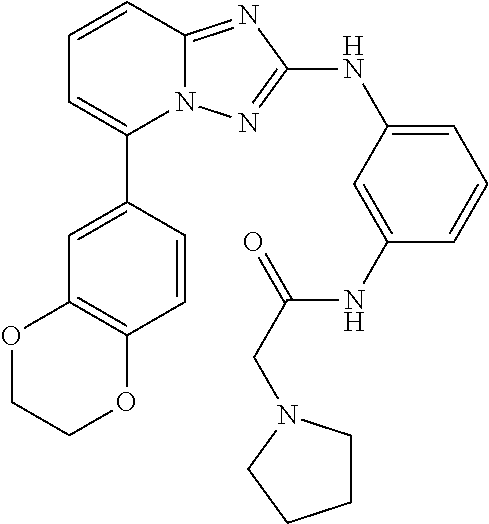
C1=CC2=NC(NC3=CC=CC(NC(CN4CCCC4)=O)=C3)=NN2C(C2=CC3=C(C=C2)OCCO3)=C1
